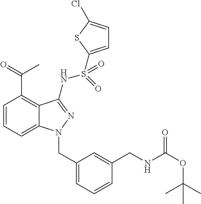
C1=CC=C2C(=C1C(=O)C)C(NS(=O)(=O)C1=CC=C(Cl)S1)=NN2CC1=CC=CC(CNC(OC(C)(C)C)=O)=C1
